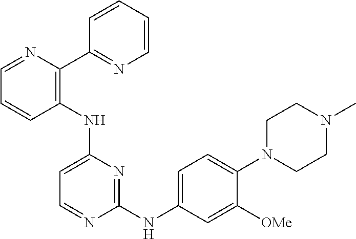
C1(NC2=CC=C(N3CCN(C)CC3)C([OMe])=C2)=NC(NC2=C(C3=NC=CC=C3)N=CC=C2)=CC=N1
